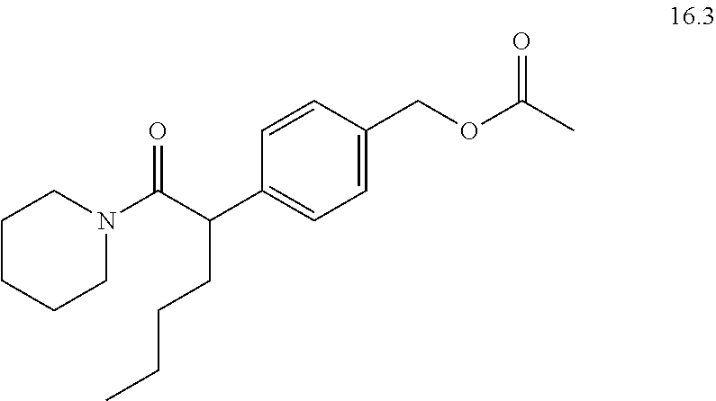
C1CCCN(C(C(C2=CC=C(COC(C)=O)C=C2)CCCC)=O)C1
